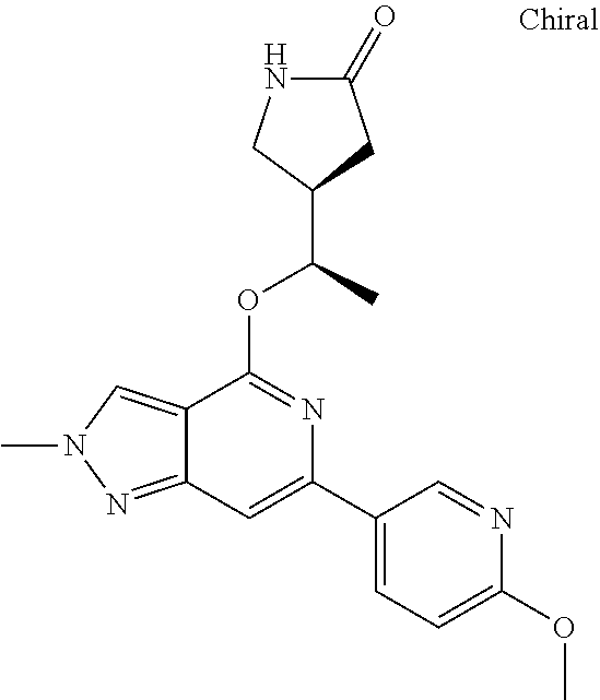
N1C(=O)CC(C(C)OC2=NC(C3=CC=C(OC)N=C3)=CC3=NN(C)C=C23)C1
